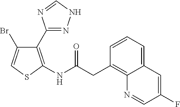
C1(C2=C(NC(CC3=C4C(=CC=C3)C=C(F)C=N4)=O)SC=C2Br)=NNC=N1
